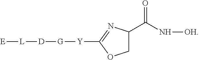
C1C(C(N[OH])=O)N=C([Y][G][D][L][E])O1
